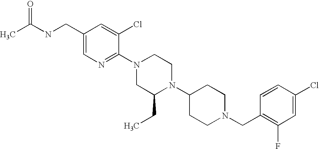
C1(Cl)=CC(F)=C(CN2CCC(N3C(CC)CN(C4=NC=C(CNC(C)=O)C=C4Cl)CC3)CC2)C=C1
